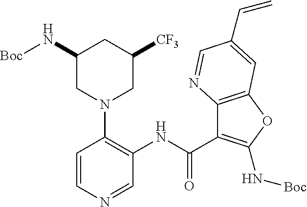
C(C1=C(N[Boc])OC2=C1N=CC(C=C)=C2)(=O)NC1=C(N2CC([CF3])CC(N[Boc])C2)C=CN=C1
